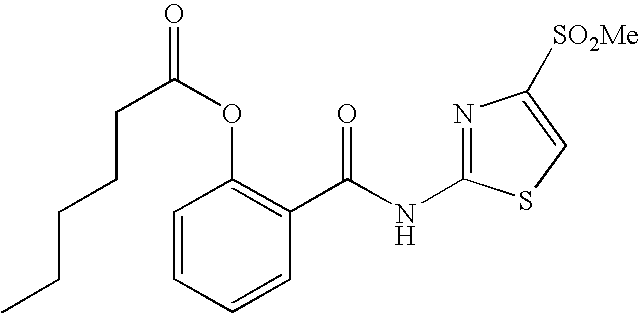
C1=CC=CC(C(NC2=NC([SO2Me])=CS2)=O)=C1OC(=O)CCCCC
